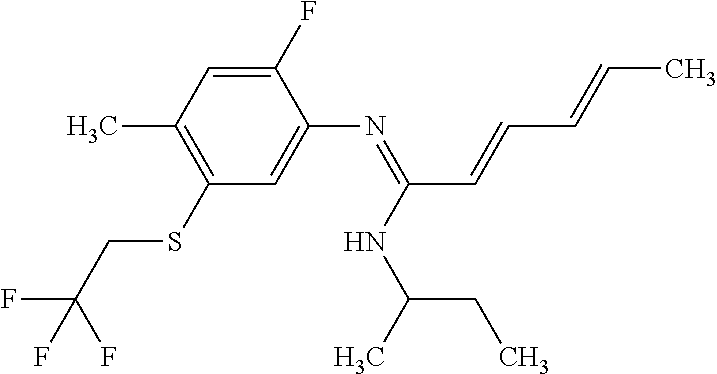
C1(SCC(F)(F)F)=C(C)C=C(F)C(N=C(NC(C)CC)C=CC=CC)=C1
